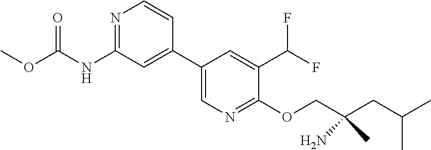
N1=C(NC(OC)=O)C=C(C2=CN=C(OCC(CC(C)C)(N)C)C(C(F)F)=C2)C=C1
